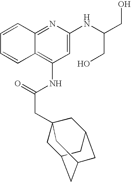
C12=NC(NC(CO)CO)=CC(NC(CC34CC5CC(CC(C3)C5)C4)=O)=C1C=CC=C2
